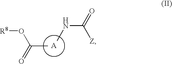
[A].[R8]OC(=O)C.N(C)C(=O)[Z]
